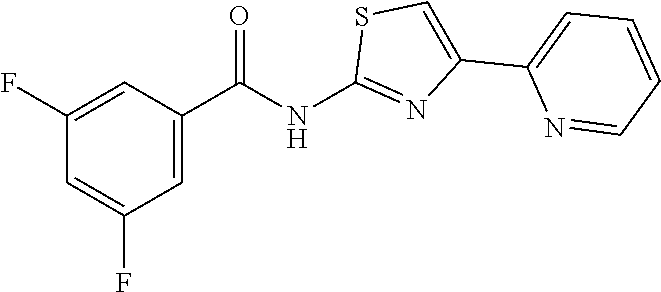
C1=C(C(NC2=NC(C3=CC=CC=N3)=CS2)=O)C=C(F)C=C1F
